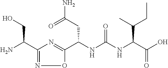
C(NC(NC(C(O)=O)C(CC)C)=O)(C1=NC(C(N)CO)=NO1)CC(N)=O
